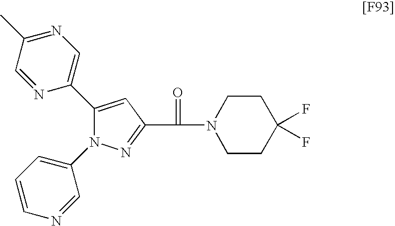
N1=C(C(=O)N2CCC(F)(F)CC2)C=C(C2=CN=C(C)C=N2)N1C1=CC=CN=C1
